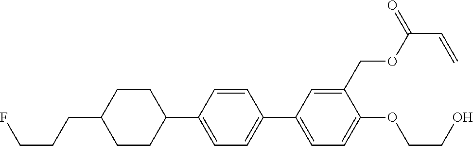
C1CC(CCCF)CCC1C1=CC=C(C2=CC=C(OCCO)C(COC(C=C)=O)=C2)C=C1
